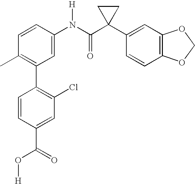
C1(N(C(C2(C3=CC4=C(C=C3)OCO4)CC2)=O)[H])=CC(C2=C(Cl)C=C(C(O[H])=O)C=C2)=C(C)C=C1
